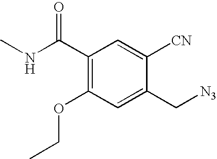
C1(C(NC)=O)=C(OCC)C=C(C[N3])C([CN])=C1
